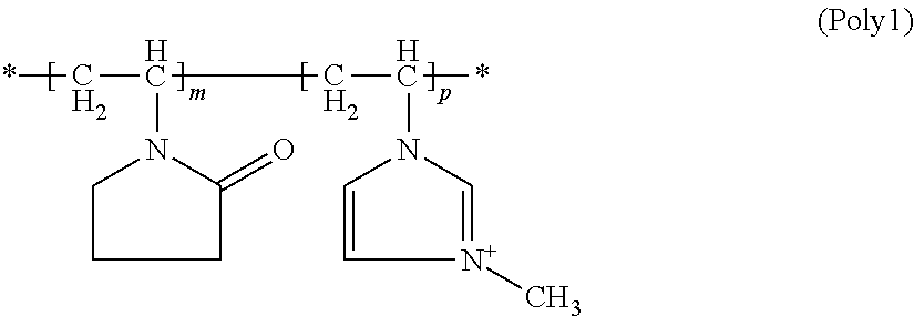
*CC(CC(*)N1C=C[N+](C)=C1)N1CCCC1=O
